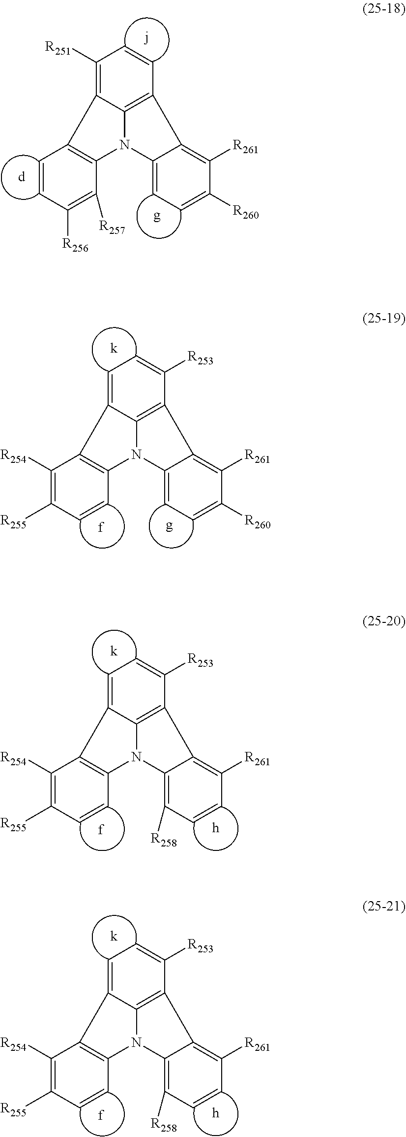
C12=C3C4=C([R261])C([R260])=CC=C4N1C1=C(C=CC([R256])=C1[R257])C2=C([R251])C=C3.C12=C3C4=C([R261])C([R260])=CC=C4N1C1=C(C([R254])=C([R255])C=C1)C2=CC=C3[R253].C12=C3C4=C([R261])C=CC([R258])=C4N1C1=C(C([R254])=C([R255])C=C1)C2=CC=C3[R253].C12=C3C4=C([R261])C=CC([R258])=C4N1C1=C(C([R254])=C([R255])C=C1)C2=CC=C3[R253]
